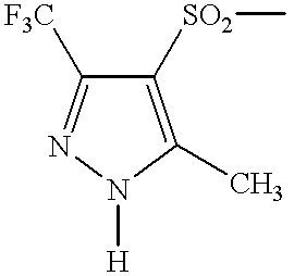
C1([SO2]C)=C(C)N([H])N=C1[F3C]
